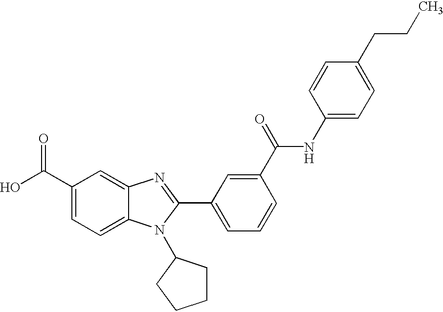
C1(C(O)=O)=CC=C2C(=C1)N=C(C1=CC=CC(C(=O)NC3=CC=C(CCC)C=C3)=C1)N2C1CCCC1
